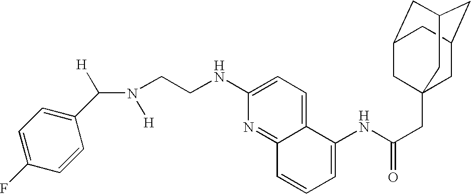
C1=C(F)C=CC(C(N([H])CCNC2=CC=C3C(=N2)C=CC=C3NC(CC23CC4CC(CC(C2)C4)C3)=O)[H])=C1
